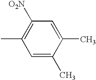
CC1=C([O2N])C=C(C)C(C)=C1
